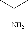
C(C)(C)N
